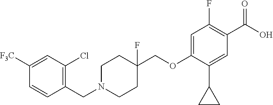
C1(CN2CCC(COC3=CC(F)=C(C(=O)O)C=C3C3CC3)(F)CC2)=C(Cl)C=C([F3C])C=C1
